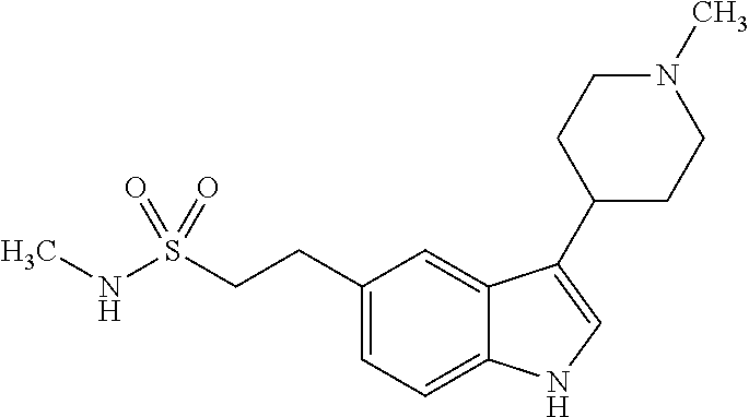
C1(CCS(NC)(=O)=O)=CC=C2C(=C1)C(C1CCN(C)CC1)=CN2
